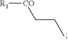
[R1][CO]CCC
